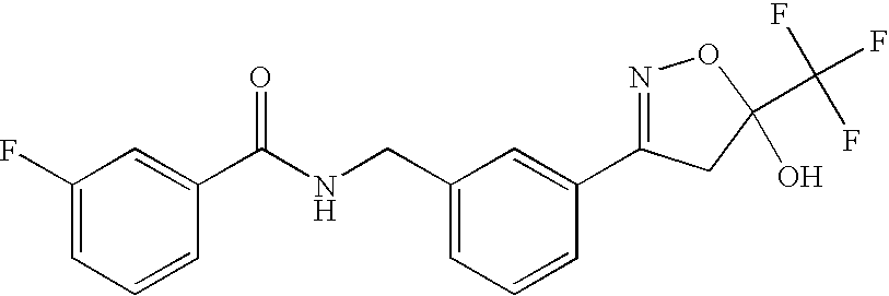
C1(C(NCC2=CC=CC(C3=NOC(C(F)(F)F)(O)C3)=C2)=O)=CC(F)=CC=C1
